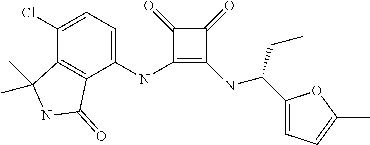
C1(NC2=CC=C(Cl)C3=C2C(=O)NC3(C)C)=C(NC(C2=CC=C(C)O2)CC)C(=O)C1=O
